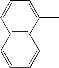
CC1=CC=CC2=C1C=CC=C2
